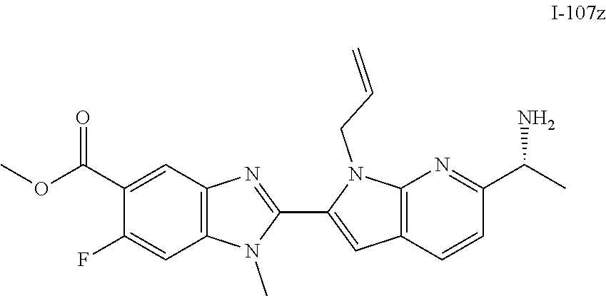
C1(C(OC)=O)=CC2=C(C=C1F)N(C)C(C1=CC3=C(N1CC=C)N=C(C(C)N)C=C3)=N2
